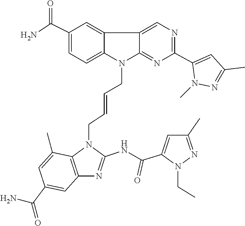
N1(CC)N=C(C)C=C1C(NC1=NC2=C(N1CC=CCN1C3=NC(C4=CC(C)=NN4C)=NC=C3C3=CC(C(N)=O)=CC=C13)C(C)=CC(C(N)=O)=C2)=O
